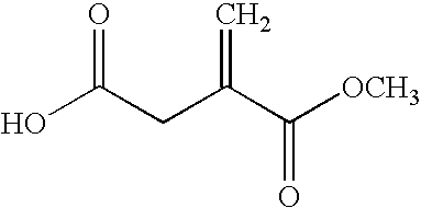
OC(CC(C([OCH3])=O)=C)=O
